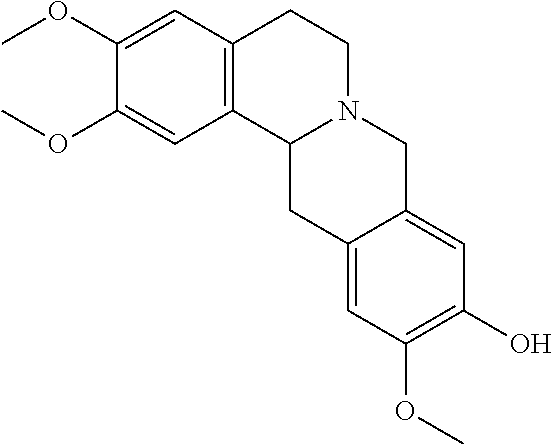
C12=C(C=C(OC)C(OC)=C1)CCN1C2CC2=CC(OC)=C(O)C=C2C1
